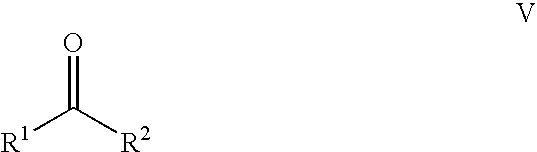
C([R1])([R2])=O
